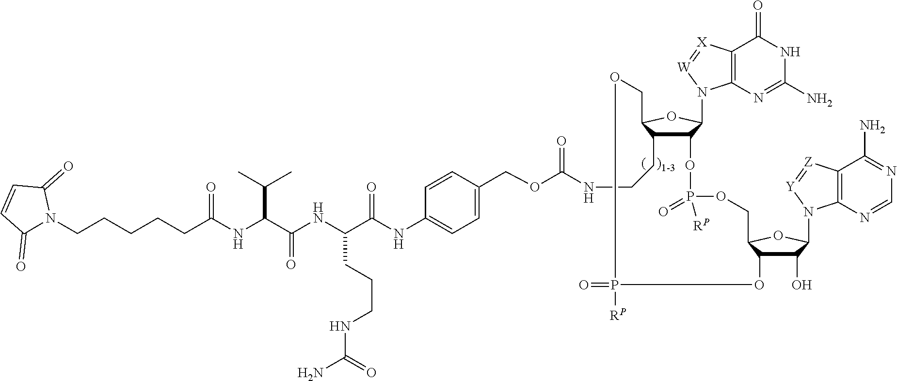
C12C(CCNC(OCC3=CC=C(NC(=O)C(NC(=O)C(NC(CCCCCN4C(=O)C=CC4=O)=O)C(C)C)CCCNC(=O)N)C=C3)=O)C(OC1N1C3=C(C(=O)NC(N)=N3)[X]=[W]1)COP(=O)([RP])OC1C(O)C(N3C4=C(C(N)=NC=N4)[Z]=[Y]3)OC1COP([RP])(=O)O2
